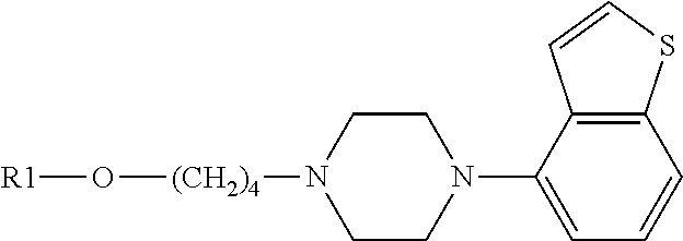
C1CN(C2=CC=CC3=C2C=CS3)CCN1[(CH2)4]O[R1]
